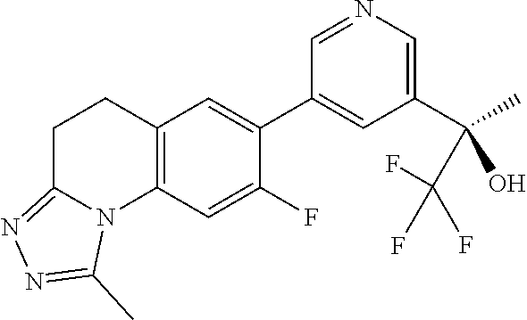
C12=C(C=C(F)C(C3=CC(C(C)(O)C(F)(F)F)=CN=C3)=C1)N1C(=NN=C1C)CC2
